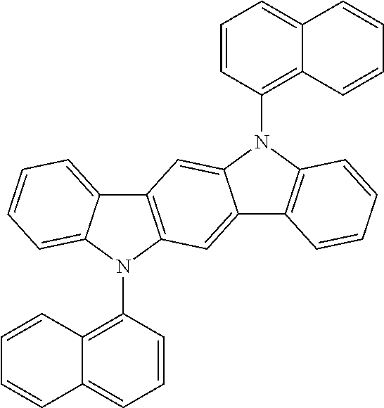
C12=C(N(C3=C4C(=CC=C3)C=CC=C4)C3=CC=CC=C13)C=C1C(=C2)N(C2=C3C(=CC=C2)C=CC=C3)C2=C1C=CC=C2
